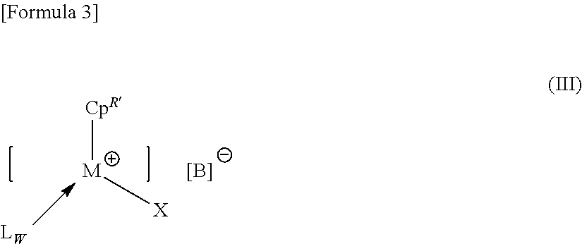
[LW].[M]([X])[CpR].[B-]
